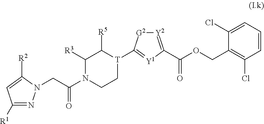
C1=C(Cl)C(COC(C2=[Y2][G2]C([T]3CCN(C(CN4N=C([R1])C=C4[R2])=O)C([R3])C3[R5])=[Y1]2)=O)=C(Cl)C=C1
